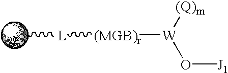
C[L][(MGB)r][W]([(Q)m])O[J1]
